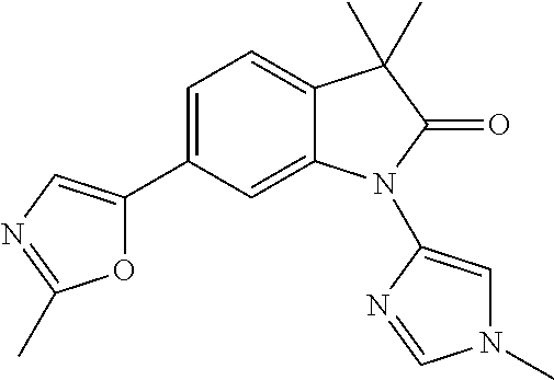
C1=C(C2=CN=C(C)O2)C=C2C(=C1)C(C)(C)C(=O)N2C1=CN(C)C=N1
